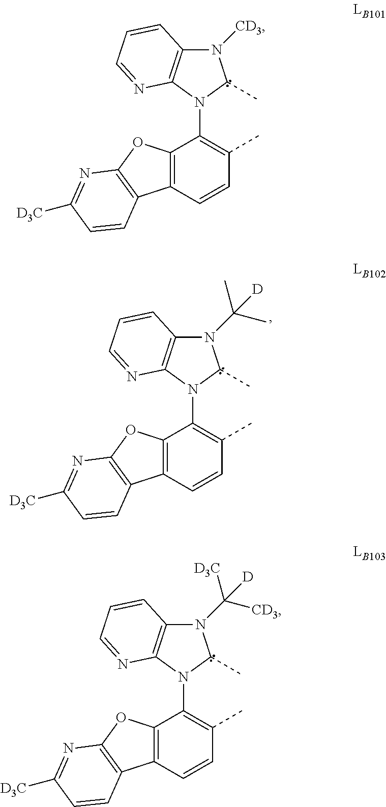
N1([CD3])C2=C(N(C3=C(C)C=CC4=C3OC3=C4C=CC([D3C])=N3)C1C)N=CC=C2.N1(C(C)(C)[D])C2=C(N(C3=C(C)C=CC4=C3OC3=C4C=CC([D3C])=N3)C1C)N=CC=C2.N1(C([CD3])([D3C])[D])C2=C(N(C3=C(C)C=CC4=C3OC3=C4C=CC([D3C])=N3)C1C)N=CC=C2
